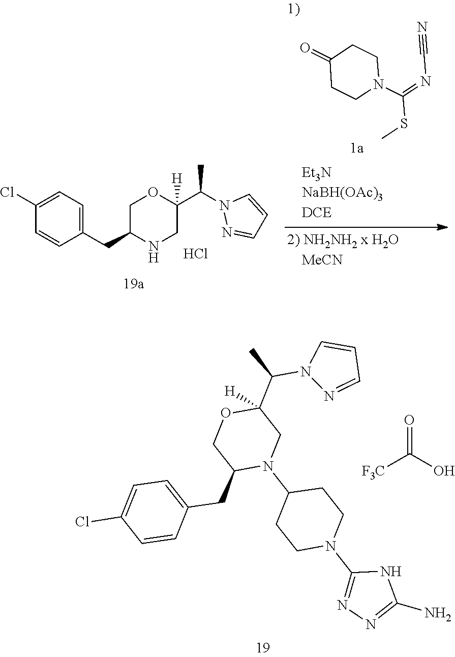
N1C(N2CCC(N3C(CC4=CC=C(Cl)C=C4)COC(C(C)N4N=CC=C4)([H])C3)CC2)=NN=C1N.C(O)(=O)[F3C].N1(C(C2([H])OCC(CC3=CC=C(Cl)C=C3)NC2)C)N=CC=C1.Cl.C1(=O)CCN(C(SC)=NC#N)CC1
